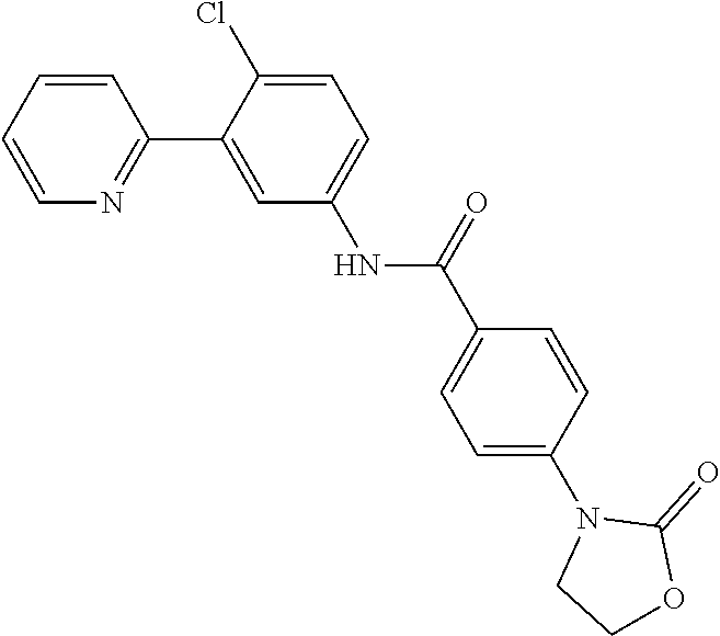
C1=CN=C(C2=CC(NC(C3=CC=C(N4CCOC4=O)C=C3)=O)=CC=C2Cl)C=C1
